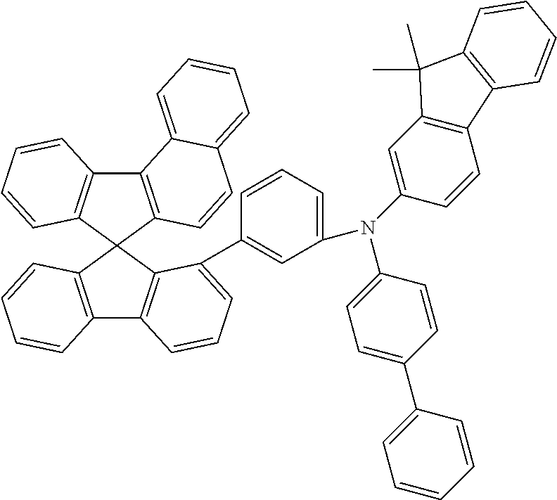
C12=C(C3(C4=C1C=CC=C4)C1=C(C4=C3C(C3=CC(N(C5=CC6=C(C=C5)C5=C(C6(C)C)C=CC=C5)C5=CC=C(C6=CC=CC=C6)C=C5)=CC=C3)=CC=C4)C=CC=C1)C=CC1=CC=CC=C21
